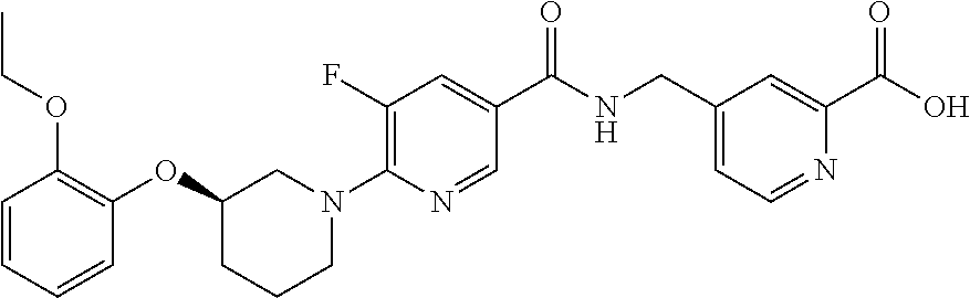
C1=CC=CC(OC2CCCN(C3=C(F)C=C(C(NCC4=CC=NC(C(O)=O)=C4)=O)C=N3)C2)=C1OCC
